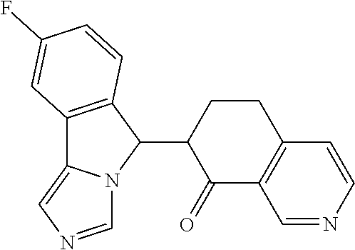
C12=C(C(C3C(=O)C4=C(CC3)C=CN=C4)N3C1=CN=C3)C=CC(F)=C2
